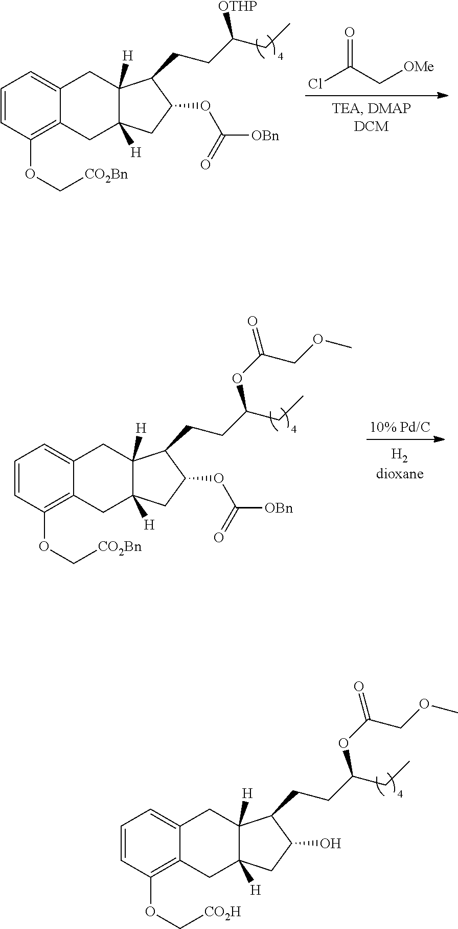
C1=CC(OC[CO2H])=C2C(=C1)CC1([H])C([H])(C2)CC(O)C1CCC(CC)OC(COC)=O.C1=CC(OC[CO2Bn])=C2C(=C1)CC1([H])C([H])(C2)CC(OC([OBn])=O)C1CCC(CC)[OTHP].[OMe]CC(Cl)=O.C1=CC(OC[CO2Bn])=C2C(=C1)CC1([H])C([H])(C2)CC(OC([OBn])=O)C1CCC(CC)OC(COC)=O.[10% Pd/C]
